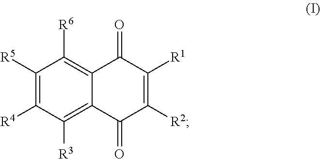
C1([R5])=C([R4])C([R3])=C2C(=C1[R6])C(=O)C([R1])=C([R2])C2=O
